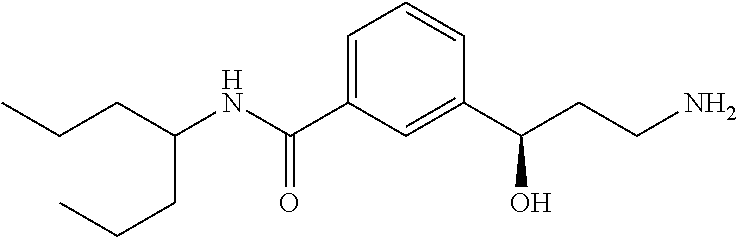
C(C(NC(C1=CC=CC(C(CCN)O)=C1)=O)CCC)CC
